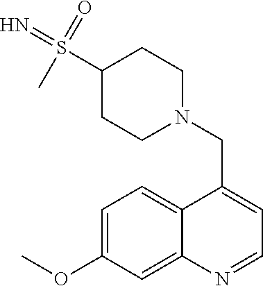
C1=C(OC)C=C2C(=C1)C(CN1CCC(S(=N)(=O)C)CC1)=CC=N2
